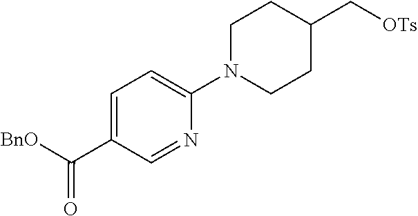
O=C(C1=CC=C(N2CCC(C[OTs])CC2)N=C1)[BnO]
